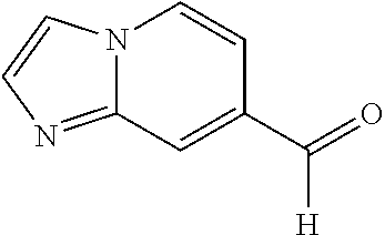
N12C(=NC=C1)C=C(C([H])=O)C=C2
